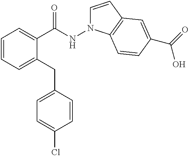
C1=CC=C(CC2=CC=C(Cl)C=C2)C(C(NN2C=CC3=C2C=CC(C(=O)O)=C3)=O)=C1
